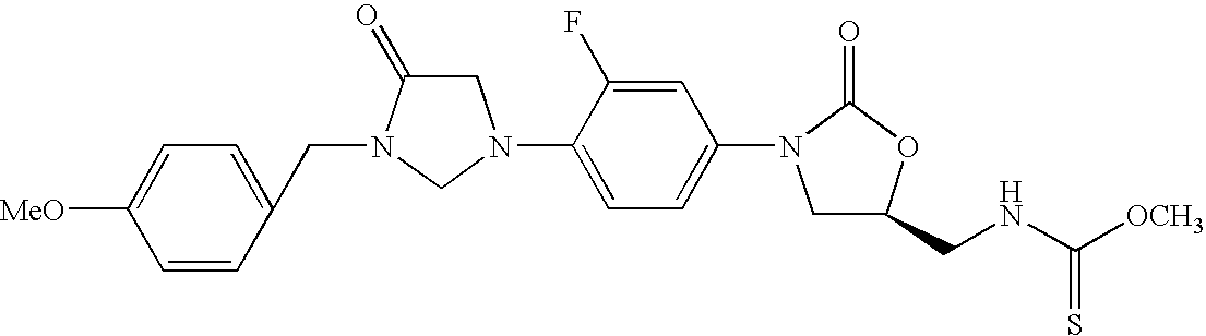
C1C(=O)N(CC2=CC=C([MeO])C=C2)CN1C1=CC=C(N2CC(CNC([OCH3])=S)OC2=O)C=C1F
